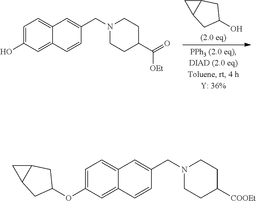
C1(O)CC2C(C1)C2.C1=C(O)C=C2C(=C1)C=C(CN1CCC(C([OEt])=O)CC1)C=C2.C1=C(OC2CC3C(C2)C3)C=C2C(=C1)C=C(CN1CCC([COOEt])CC1)C=C2
